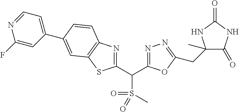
C1(C(C2=NN=C(CC3(C)C(=O)NC(=O)N3)O2)S(=O)(=O)C)=NC2=C(S1)C=C(C1=CC=NC(F)=C1)C=C2
